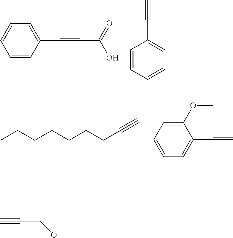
C1=CC(C#CC(O)=O)=CC=C1.C1=CC=CC=C1C#C.CCCCCCCC#C.C1(OC)=CC=CC=C1C#C.C#CCOC
